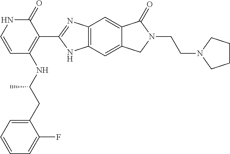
C12=C(C=C3C(=C1)C(=O)N(CCN1CCCC1)C3)NC(C1=C(NC(C)CC3=CC=CC=C3F)C=CNC1=O)=N2
